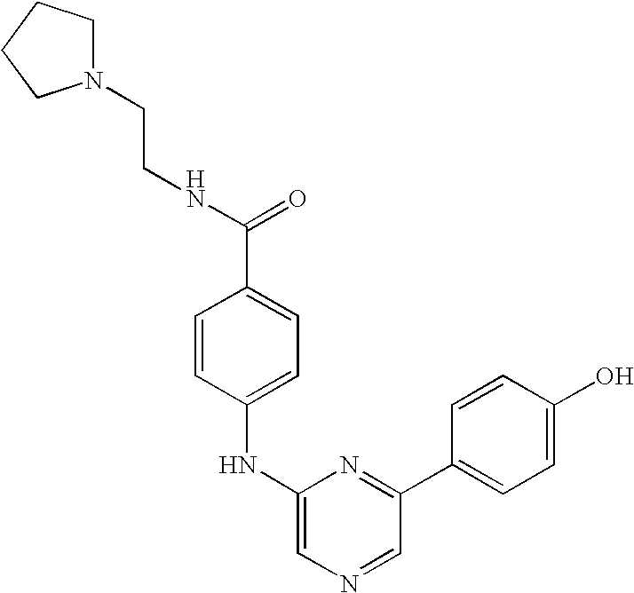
N(C(=O)C1=CC=C(NC2=CN=CC(C3=CC=C(O)C=C3)=N2)C=C1)CCN1CCCC1
